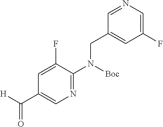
N1=C(N(CC2=CC(F)=CN=C2)[Boc])C(F)=CC(C([H])=O)=C1
